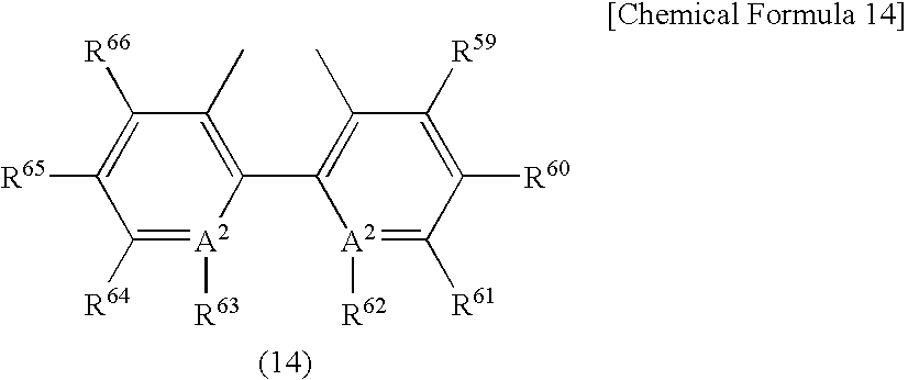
C1([R64])=[A2]([R63])C(C2=C(C)C([R59])=C([R60])C([R61])=[A2]2[R62])=C(C)C([R66])=C1[R65]
